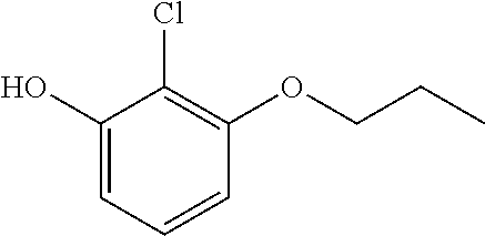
C1(O)=CC=CC(OCCC)=C1Cl
